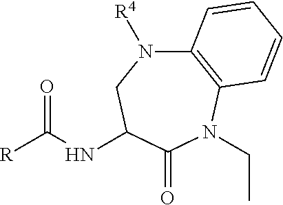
[R]C(NC1CN([R4])C2=C(N(CC)C1=O)C=CC=C2)=O
